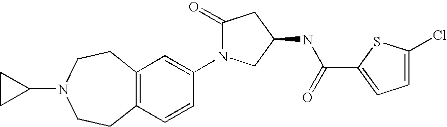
C12=C(C=CC(N3C(=O)CC(NC(C4=CC=C(Cl)S4)=O)C3)=C1)CCN(C1CC1)CC2
